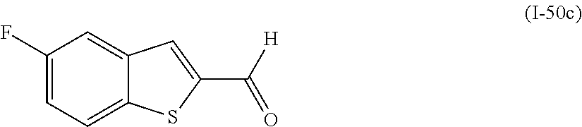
C1(F)=CC=C2C(=C1)C=C(C([H])=O)S2
